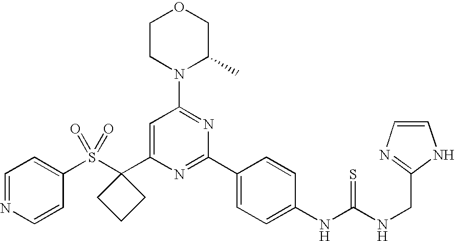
C1(S(C2(C3=CC(N4C(C)COCC4)=NC(C4=CC=C(NC(NCC5=NC=CN5)=S)C=C4)=N3)CCC2)(=O)=O)=CC=NC=C1
